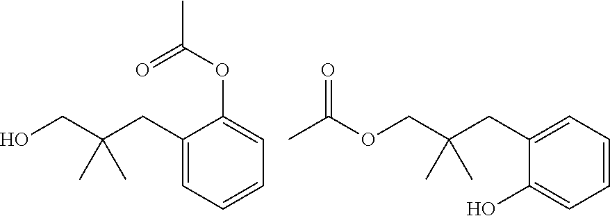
C1=C(CC(CO)(C)C)C(OC(=O)C)=CC=C1.C1(O)=CC=CC=C1CC(COC(C)=O)(C)C
